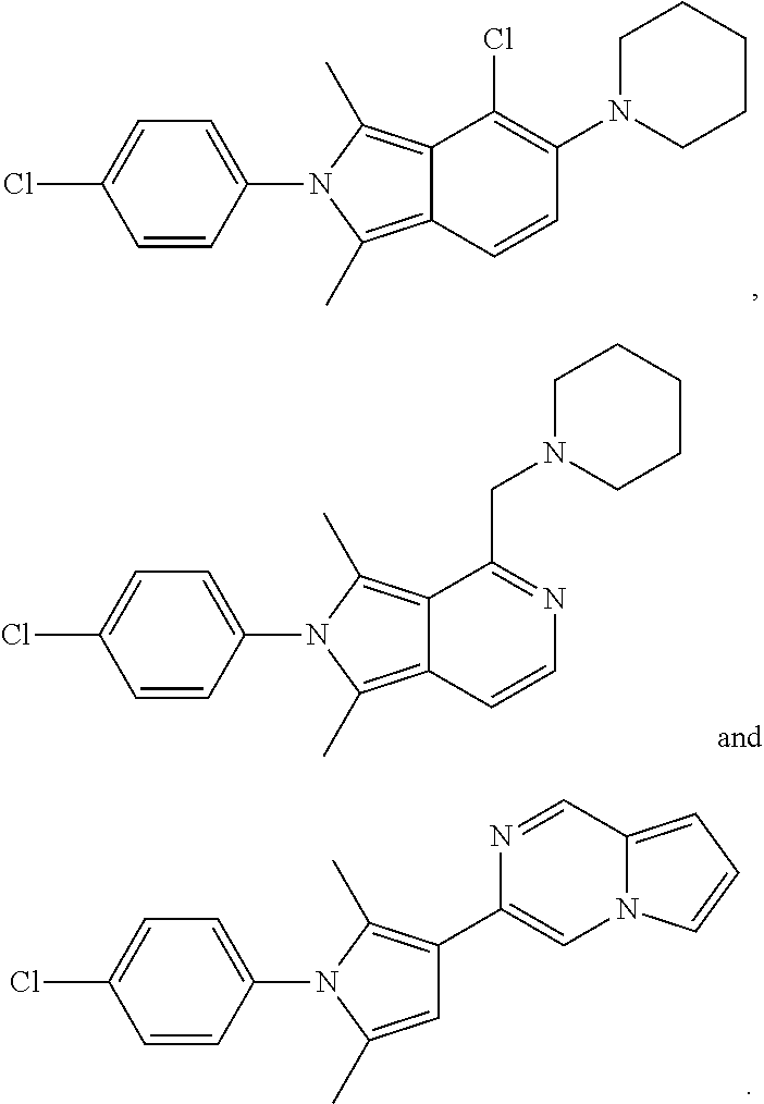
C1(N2C(C)=C3C(=C2C)C(Cl)=C(N2CCCCC2)C=C3)=CC=C(Cl)C=C1.C1(N2C(C)=CC(C3=CN4C(=CC=C4)C=N3)=C2C)=CC=C(Cl)C=C1.C1(N2C(C)=C3C(=C2C)C(CN2CCCCC2)=NC=C3)=CC=C(Cl)C=C1
